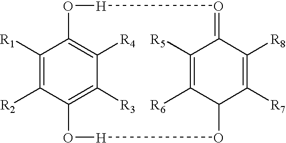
C1([R1])=C([R2])C2=C([R3])C([R4])=C1O[H]O=C1C([R5])=C([R6])C(C([R7])=C1[R8])O[H]O2
